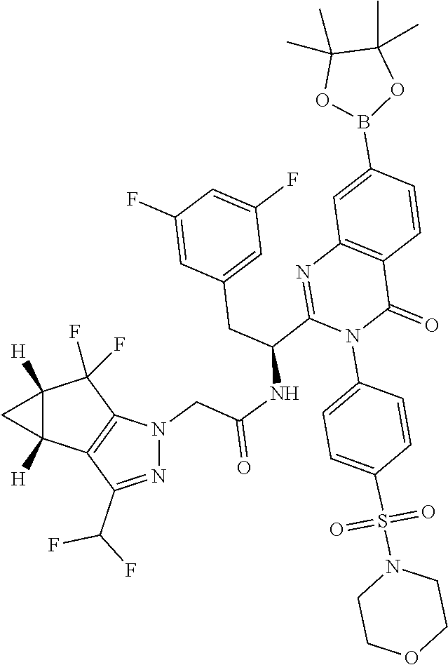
N1=C(C(F)F)C2=C(N1CC(NC(C1=NC3=C(C(=O)N1C1=CC=C(S(N4CCOCC4)(=O)=O)C=C1)C=CC(B1OC(C)(C)C(C)(C)O1)=C3)CC1=CC(F)=CC(F)=C1)=O)C(F)(F)C1([H])C2([H])C1
